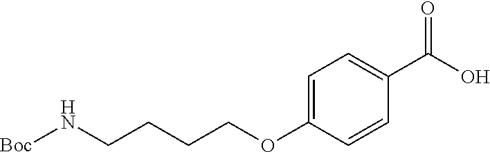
C(CCCOC1=CC=C(C(O)=O)C=C1)N[Boc]
